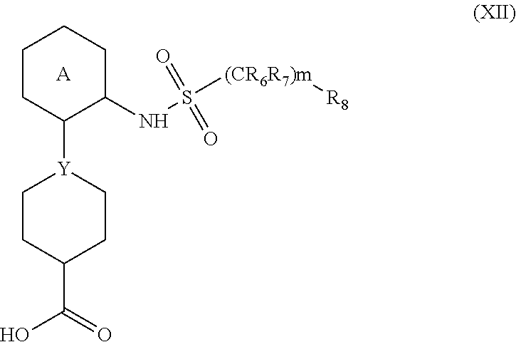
C1CC([Y]2CCC(C(O)=O)CC2)C(NS([(CR6R7)m][R8])(=O)=O)CC1.[A]
